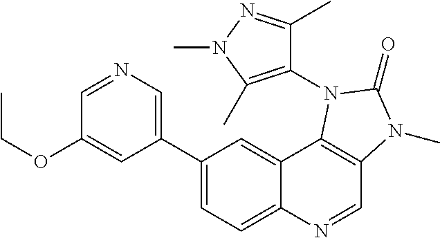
C1=NC=C(C2=CC=C3C(=C2)C2=C(C=N3)N(C)C(=O)N2C2=C(C)N(C)N=C2C)C=C1OCC
